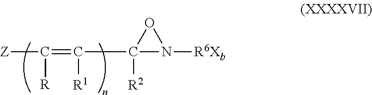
[Z]C(=C([R1])C1([R2])N([R6Xb])O1)[R]
